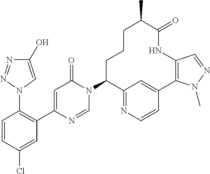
C1(N2C=NC(C3=C(N4C=C(O)N=N4)C=CC(Cl)=C3)=CC2=O)C2=NC=CC(=C2)C2=C(NC(=O)C(C)CCC1)C=NN2C
